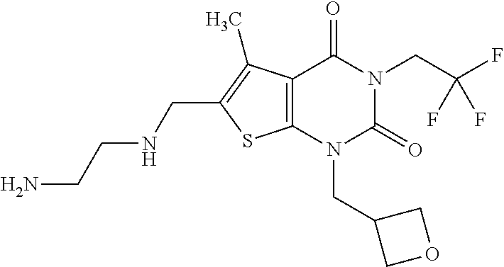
C12=C(N(CC3COC3)C(=O)N(CC(F)(F)F)C1=O)SC(CNCCN)=C2C
